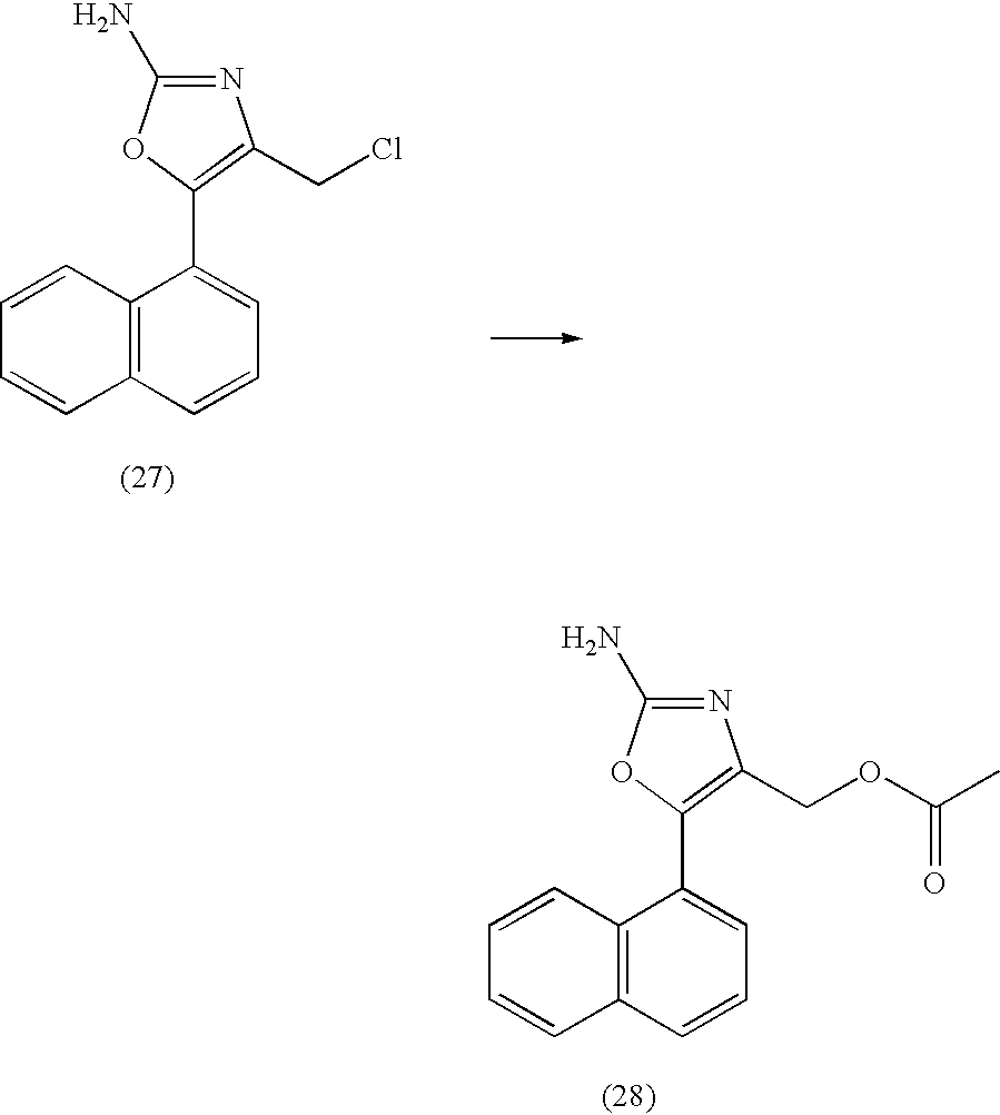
C1=CC2=C(C=C1)C=CC=C2C1=C(CCl)N=C(N)O1.C1=CC2=C(C=C1)C=CC=C2C1=C(COC(C)=O)N=C(N)O1
